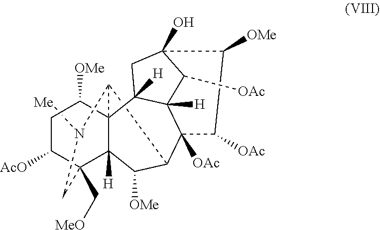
C12C3C4(C([H])(C(C[MeO])(C([AcO])CC4[OMe])CN3[Me])C1[OMe])C1([H])C3([H])C2([OAc])C([OAc])C([OMe])C(O)(C3[OAc])C1
